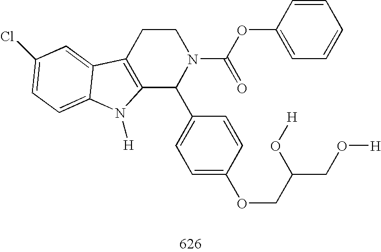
C12=C(CCN(C(OC3=CC=CC=C3)=O)C1C1=CC=C(OCC(O[H])CO[H])C=C1)C1=CC(Cl)=CC=C1N2[H]
